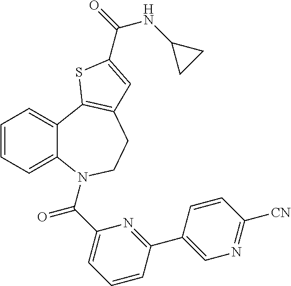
C1=CC=C2C(=C1)C1=C(CCN2C(C2=CC=CC(C3=CN=C([CN])C=C3)=N2)=O)C=C(C(=O)NC2CC2)S1
